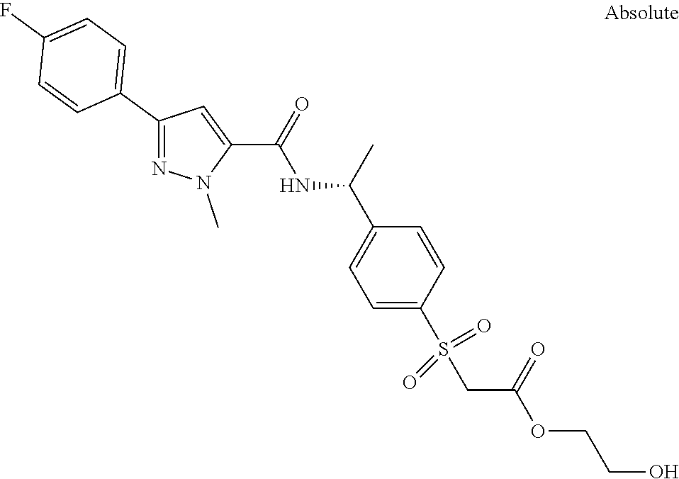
N1=C(C2=CC=C(F)C=C2)C=C(C(=O)NC(C2=CC=C(S(CC(OCCO)=O)(=O)=O)C=C2)C)N1C
